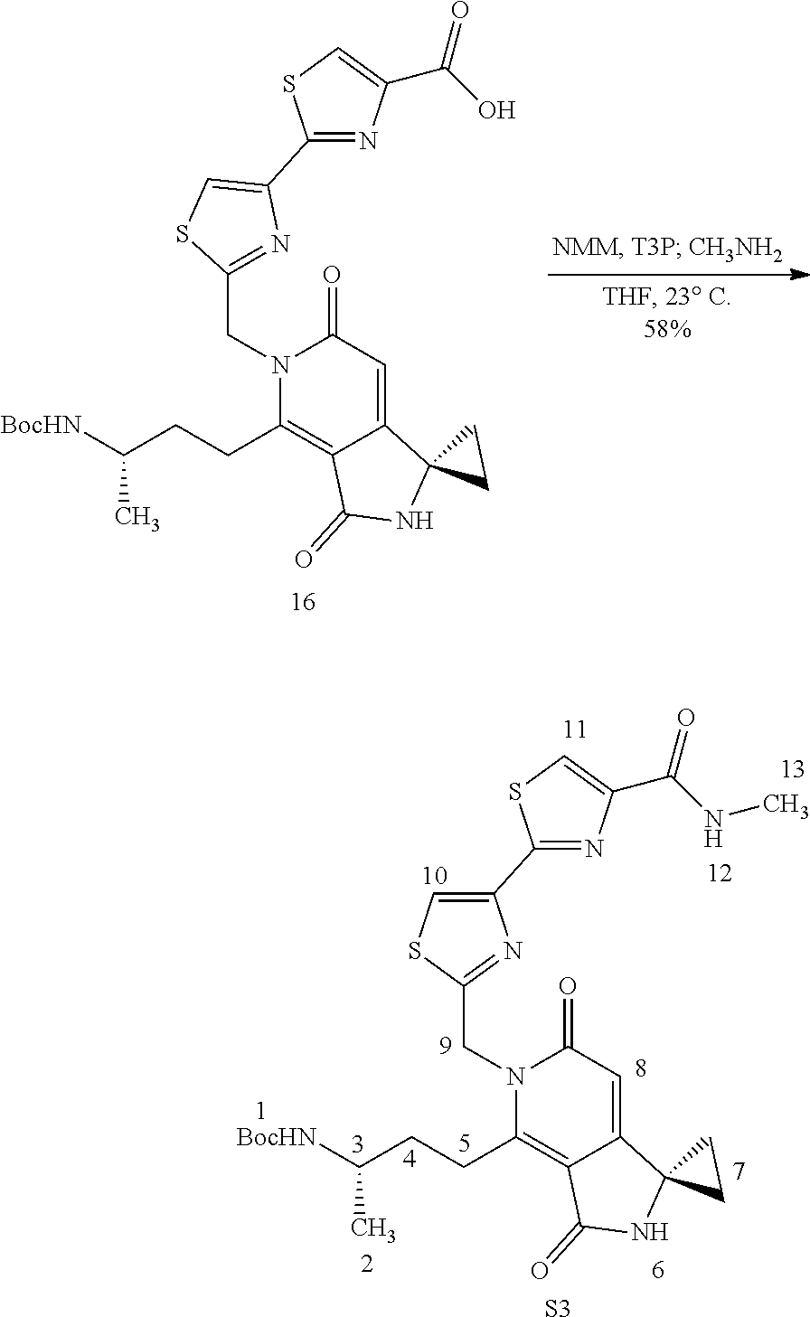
[BocHN]C(CCC1=C2C(=CC(=O)N1CC1=NC(C3=NC(C(=O)O)=CS3)=CS1)C1(NC2=O)CC1)C.[BocHN]C(CCC1=C2C(=CC(=O)N1CC1=NC(C3=NC(C(=O)NC)=CS3)=CS1)C1(NC2=O)CC1)C.[S3]
